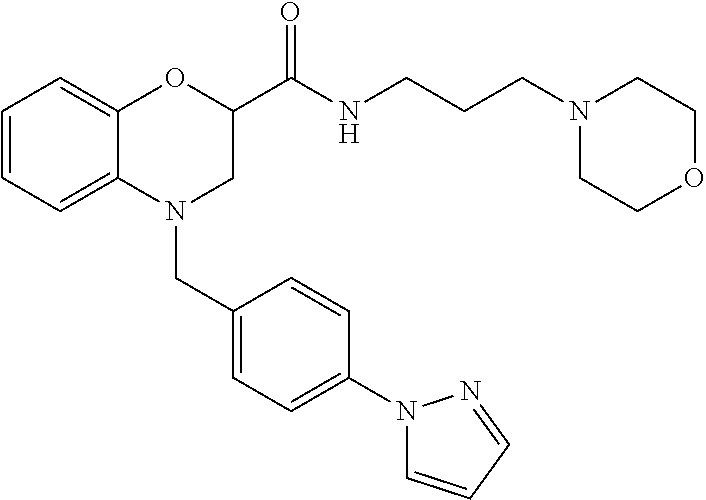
C1=CC=C2C(=C1)OC(C(NCCCN1CCOCC1)=O)CN2CC1=CC=C(N2C=CC=N2)C=C1
